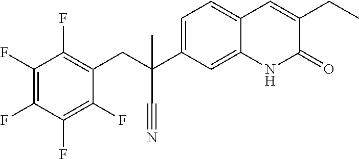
C(C1=C(F)C(F)=C(F)C(F)=C1F)C(C#N)(C1=CC=C2C(=C1)NC(=O)C(CC)=C2)C
